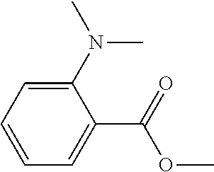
C1=CC=C(N(C)C)C(C(OC)=O)=C1
